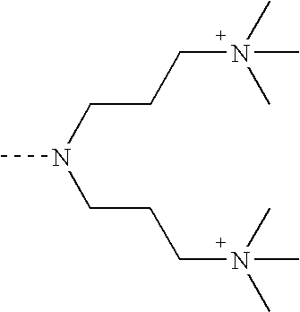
C(CCN(C)(C)C)N(CCCN(C)(C)C)C
